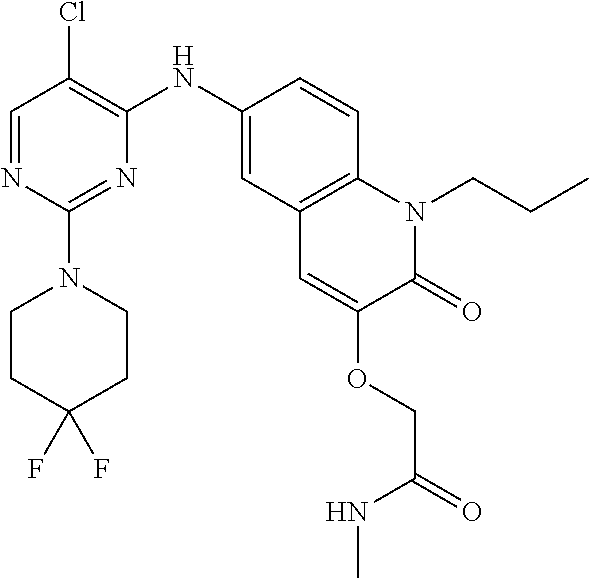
C1=NC(N2CCC(F)(F)CC2)=NC(NC2=CC3=C(C=C2)N(CCC)C(=O)C(OCC(NC)=O)=C3)=C1Cl
